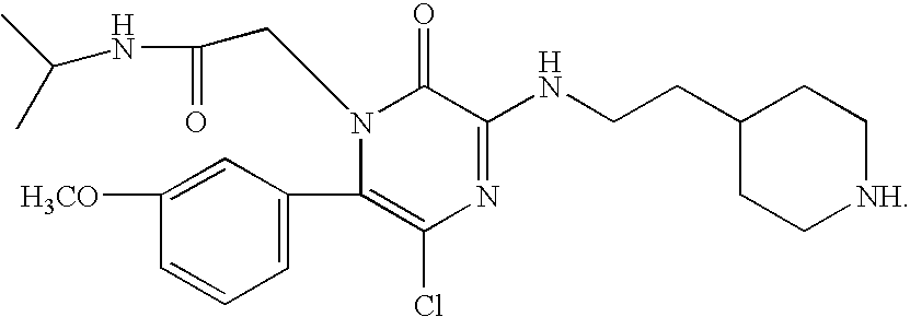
C1([H3CO])=CC(C2=C(Cl)N=C(NCCC3CC[NH]CC3)C(=O)N2CC(NC(C)C)=O)=CC=C1
